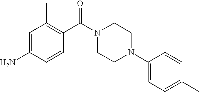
C1=C(N)C=CC(C(N2CCN(C3=CC=C(C)C=C3C)CC2)=O)=C1C
